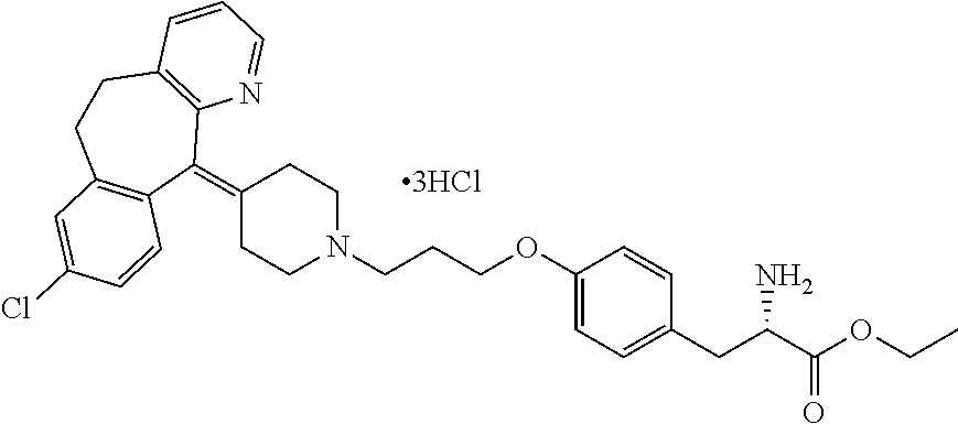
C1(=C2C3=C(CCC4=C2C=CC(Cl)=C4)C=CC=N3)CCN(CCCOC2=CC=C(CC(C(=O)OCC)N)C=C2)CC1
